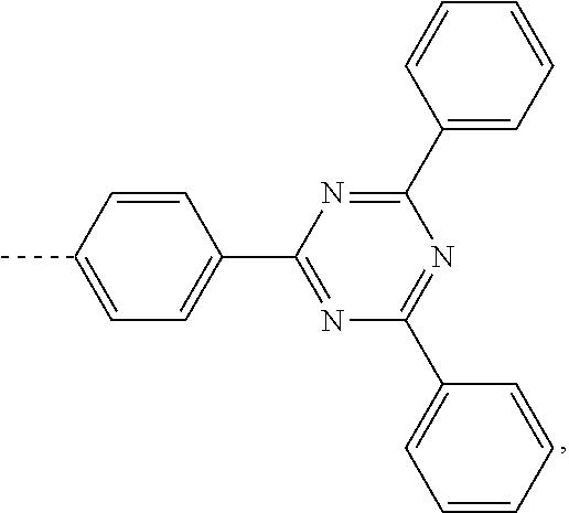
C1(C2=NC(C3=CC=CC=C3)=NC(C3=CC=CC=C3)=N2)=CC=C(C)C=C1
